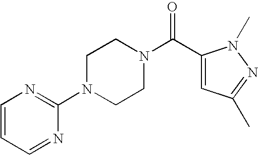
C1(N2CCN(C(C3=CC(C)=NN3C)=O)CC2)=NC=CC=N1
